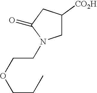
C1C([CO2H])CC(=O)N1CCOCCC
